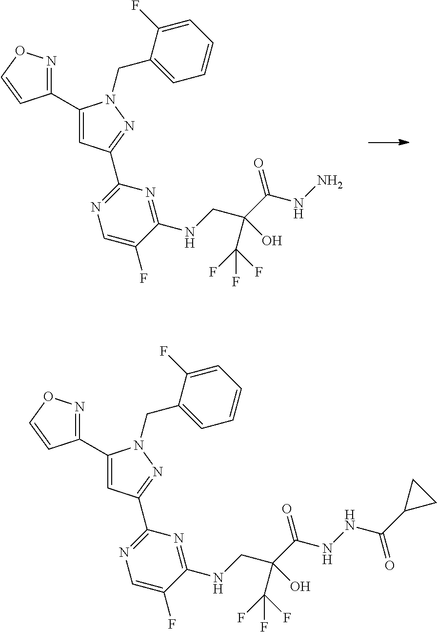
C1(C2=CC(C3=NC=C(F)C(NCC(C(NN)=O)(C(F)(F)F)O)=N3)=NN2CC2=CC=CC=C2F)=NOC=C1.C1(C2=CC(C3=NC=C(F)C(NCC(C(NNC(C4CC4)=O)=O)(C(F)(F)F)O)=N3)=NN2CC2=CC=CC=C2F)=NOC=C1
